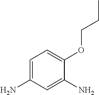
C1=C(N)C=C(N)C(OCCC)=C1
